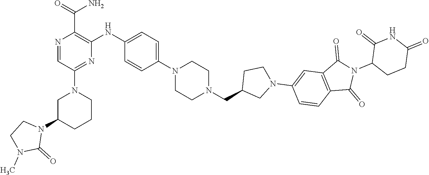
C1C(N2CCN(C)C2=O)CCCN1C1=NC(NC2=CC=C(N3CCN(CC4CN(C5=CC6=C(C=C5)C(=O)N(C5CCC(=O)NC5=O)C6=O)CC4)CC3)C=C2)=C(C(N)=O)N=C1
